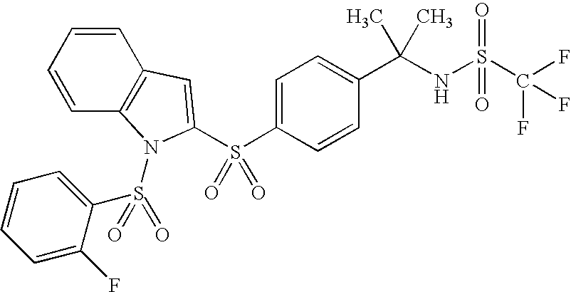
C1=CC2=C(C=C1)C=C(S(C1=CC=C(C(NS(C(F)(F)F)(=O)=O)(C)C)C=C1)(=O)=O)N2S(=O)(C1=CC=CC=C1F)=O
